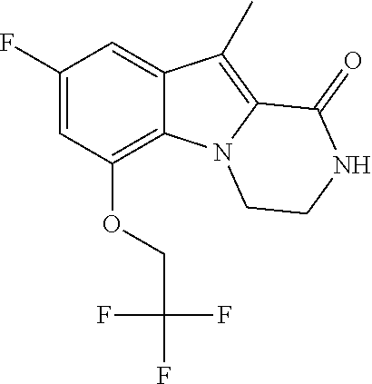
C1(F)=CC(OCC(F)(F)F)=C2C(=C1)C(C)=C1N2CCNC1=O
